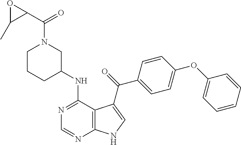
N1=C(NC2CN(C(C3OC3C)=O)CCC2)C2=C(N=C1)NC=C2C(=O)C1=CC=C(OC2=CC=CC=C2)C=C1
